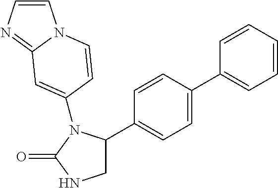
C1C(C2=CC=C(C3=CC=CC=C3)C=C2)N(C2=CC3=NC=CN3C=C2)C(=O)N1
